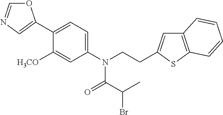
C1(C2=CN=CO2)=CC=C(N(CCC2=CC3=C(S2)C=CC=C3)C(=O)C(C)Br)C=C1[H3CO]
